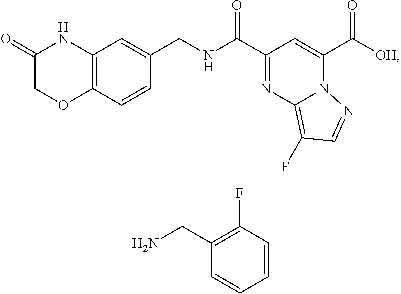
C(C1=NC2=C(F)C=NN2C(C([OH])=O)=C1)(=O)NCC1=CC2=C(C=C1)OCC(=O)N2.NCC1=C(F)C=CC=C1
